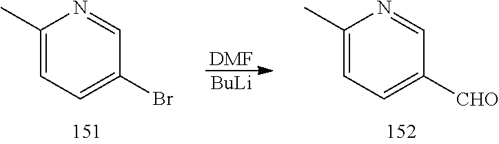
C1(C)=CC=C(Br)C=N1.[BuLi].[DMF].C1(C)=CC=C([CHO])C=N1
